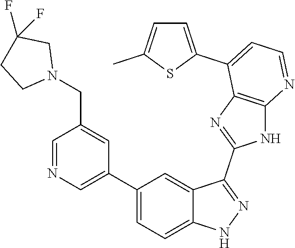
C1=NC=C(C2=CC=C3C(=C2)C(C2=NC4=C(N2)N=CC=C4C2=CC=C(C)S2)=NN3)C=C1CN1CC(F)(F)CC1
